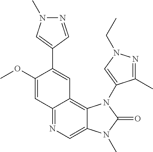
C1(OC)=CC2=NC=C3C(=C2C=C1C1=CN(C)N=C1)N(C1=CN(CC)N=C1C)C(=O)N3C
